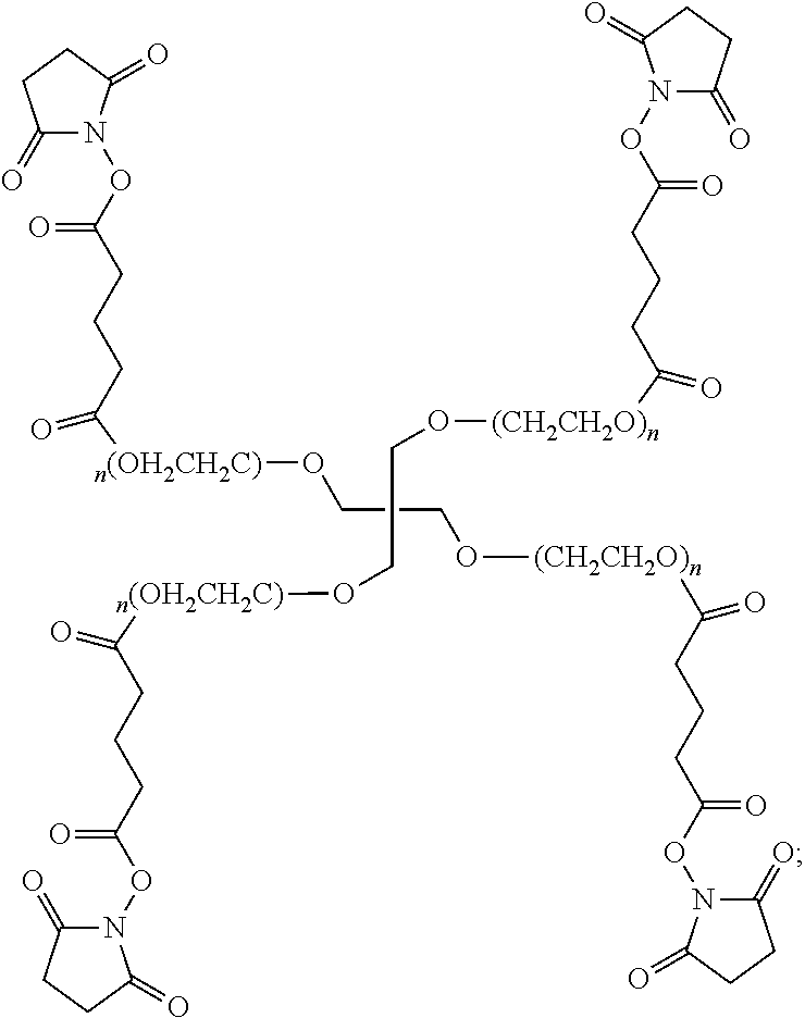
C1(=O)N(OC(CCCC([n(OH2CH2C)]OCCO[(CH2CH2O)n]C(=O)CCCC(ON2C(=O)CCC2=O)=O)=O)=O)C(=O)CC1.C1(=O)N(OC(CCCC(=O)[(CH2CH2O)n]OCCO[n(OH2CH2C)]C(=O)CCCC(ON2C(=O)CCC2=O)=O)=O)C(=O)CC1
